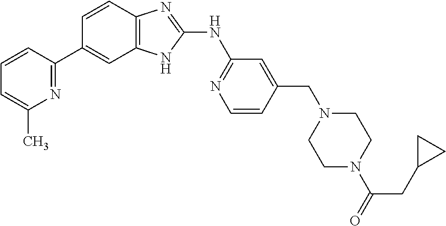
N1=C(C2=CC3=C(C=C2)N=C(NC2=NC=CC(CN4CCN(C(=O)CC5CC5)CC4)=C2)N3)C=CC=C1C
